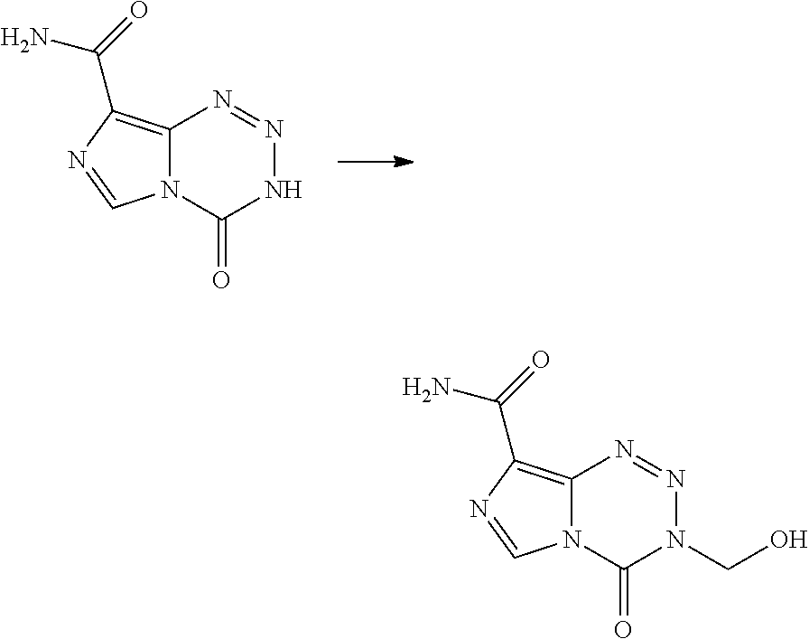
C12=C(C(=O)N)N=CN1C(=O)NN=N2.C12=C(C(=O)N)N=CN1C(=O)N(CO)N=N2
